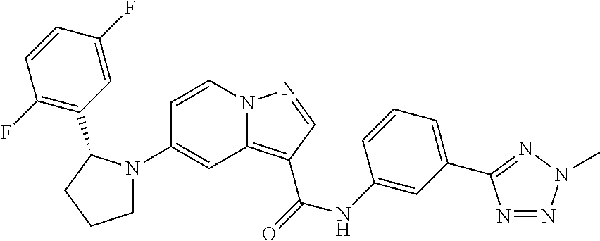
C1=CN2C(=C(C(=O)NC3=CC(C4=NN(C)N=N4)=CC=C3)C=N2)C=C1N1CCCC1C1=C(F)C=CC(F)=C1
